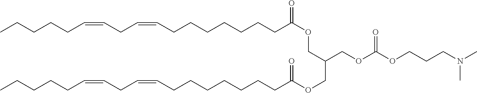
N(C)(CCCOC(OCC(COC(CCCCCCCC=CCC=CCCCCC)=O)COC(CCCCCCCC=CCC=CCCCCC)=O)=O)C
